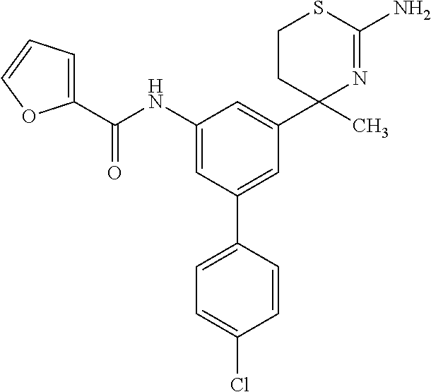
C1(NC(=O)C2=CC=CO2)=CC(C2=CC=C(Cl)C=C2)=CC(C2(C)N=C(N)SCC2)=C1
